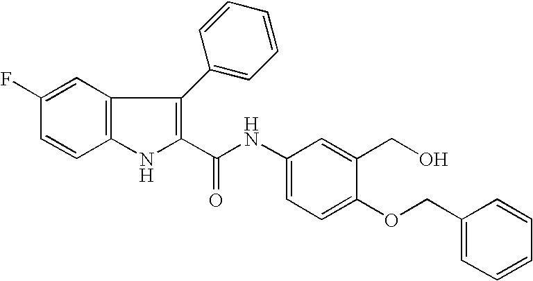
C12=C(C=C(F)C=C1)C(C1=CC=CC=C1)=C(C(NC1=CC=C(OCC3=CC=CC=C3)C(CO)=C1)=O)N2
